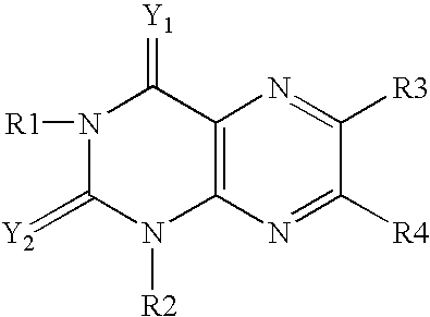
C12=C(N=C([R4])C([R3])=N1)N([R2])C(=[Y2])N([R1])C2=[Y1]
